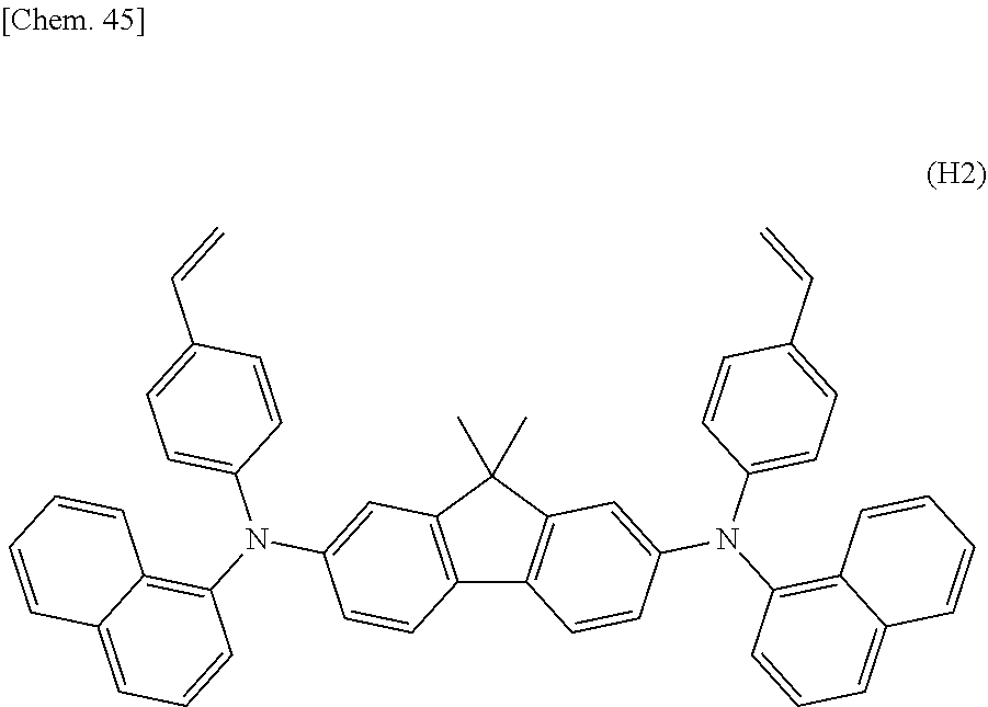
C12=C(C(C)(C)C3=C1C=CC(N(C1=CC=C(C=C)C=C1)C1=C4C(=CC=C1)C=CC=C4)=C3)C=C(N(C1=CC=C(C=C)C=C1)C1=C3C(=CC=C1)C=CC=C3)C=C2
